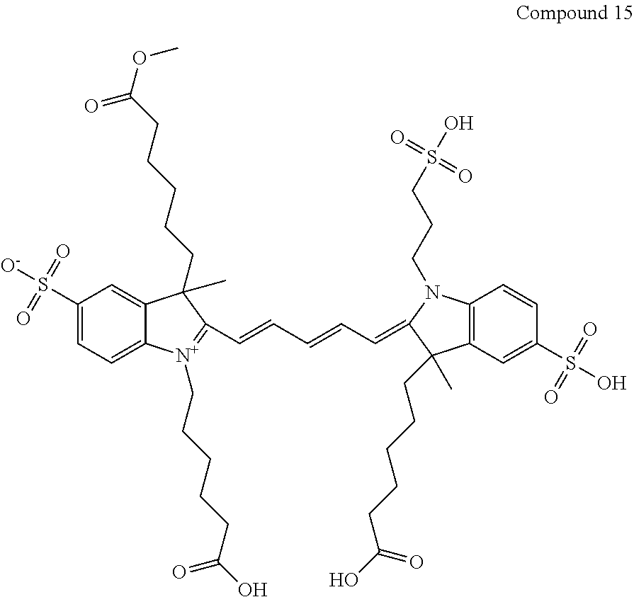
C1(S([O-])(=O)=O)=CC=C2C(=C1)C(C)(CCCCCC(=O)OC)C(C=CC=CC=C1N(CCCS(O)(=O)=O)C3=C(C=C(S(O)(=O)=O)C=C3)C1(C)CCCCCC(=O)O)=[N+]2CCCCCC(O)=O
